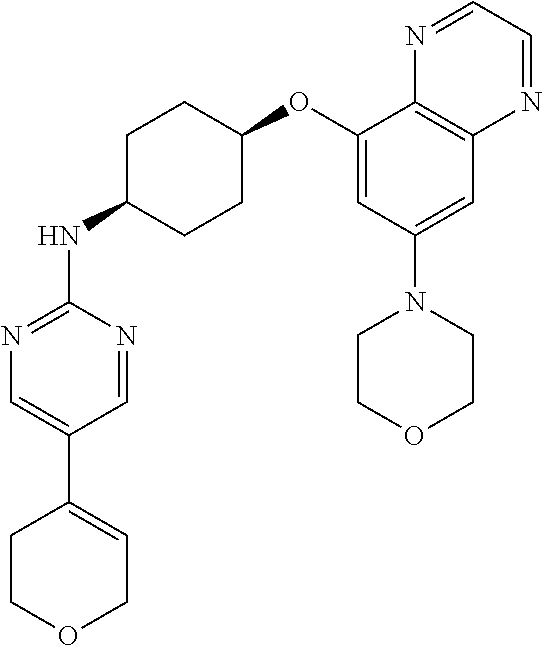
C1(OC2CCC(NC3=NC=C(C4=CCOCC4)C=N3)CC2)=CC(N2CCOCC2)=CC2=C1N=CC=N2
